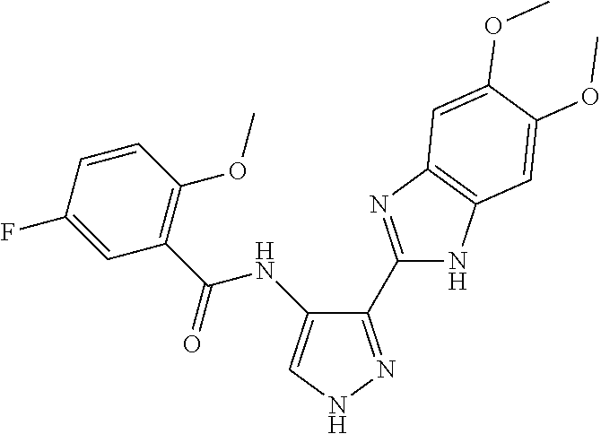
C1(C(NC2=CNN=C2C2=NC3=C(N2)C=C(OC)C(OC)=C3)=O)=C(OC)C=CC(F)=C1
